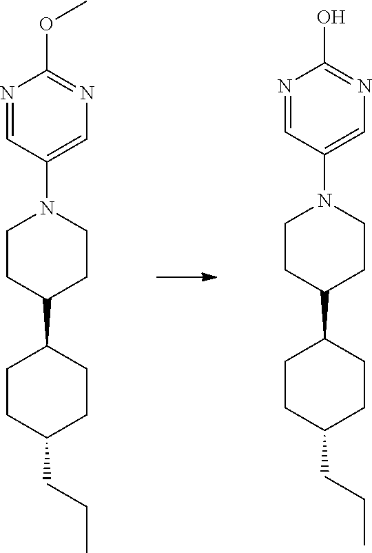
C1CC(CCC)CCC1C1CCN(C2=CN=C(O)N=C2)CC1.C1CC(CCC)CCC1C1CCN(C2=CN=C(OC)N=C2)CC1
